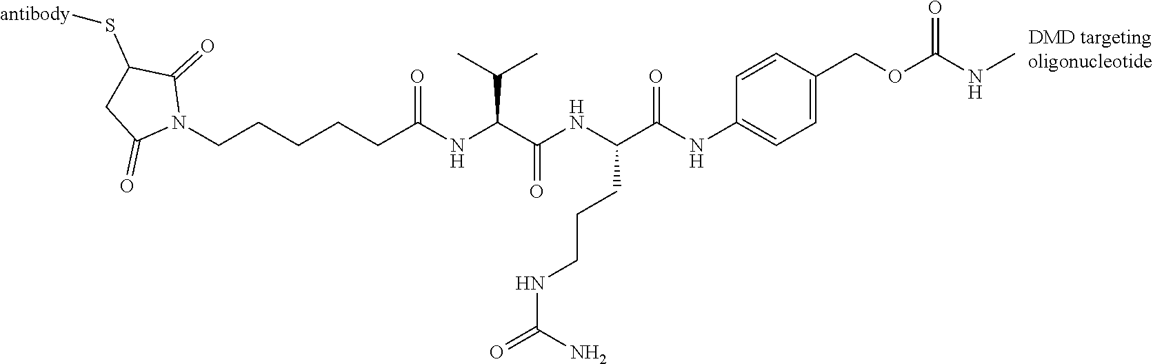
C(CCCCC(NC(C(NC(C(NC1=CC=C(COC(NC)=O)C=C1)=O)CCCNC(=O)N)=O)C(C)C)=O)N1C(=O)C(S[antibody])CC1=O
